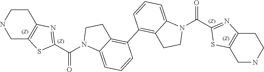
C1C2=C(CCN1)N=C(C(N1C3=CC=CC(C4=C5C(=CC=C4)N(C(C4=NC6=C(S4)CNCC6)=O)CC5)=C3CC1)=O)S2
